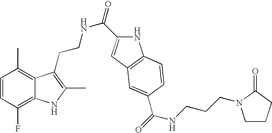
C1=CC(F)=C2C(=C1C)C(CCNC(=O)C1=CC3=C(N1)C=CC(C(=O)NCCCN1CCCC1=O)=C3)=C(C)N2
